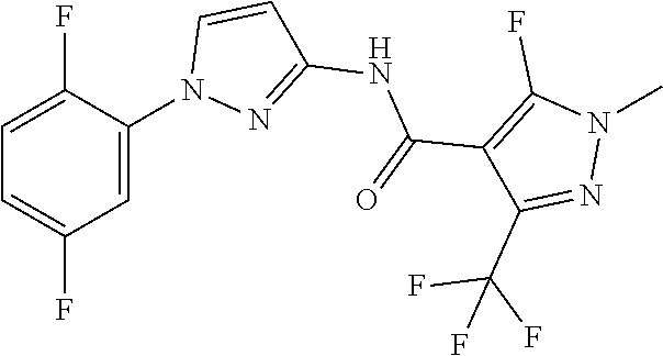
C(C1=C(F)N(C)N=C1C(F)(F)F)(=O)NC1=NN(C2=CC(F)=CC=C2F)C=C1
